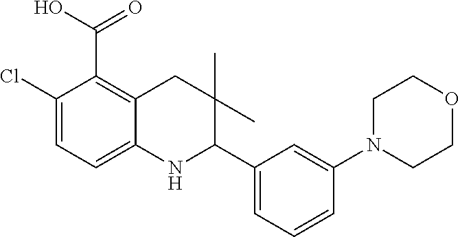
C1(Cl)=CC=C2C(=C1C(O)=O)CC(C)(C)C(C1=CC=CC(N3CCOCC3)=C1)N2
